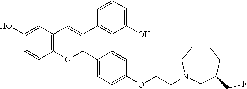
C12=C(C=C(O)C=C1)C(C)=C(C1=CC(O)=CC=C1)C(C1=CC=C(OCCN3CCCCC(CF)C3)C=C1)O2
